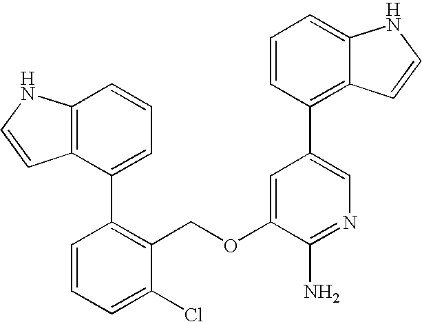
C1=CC=C(Cl)C(COC2=CC(C3=C4C(=CC=C3)NC=C4)=CN=C2N)=C1C1=CC=CC2=C1C=CN2
